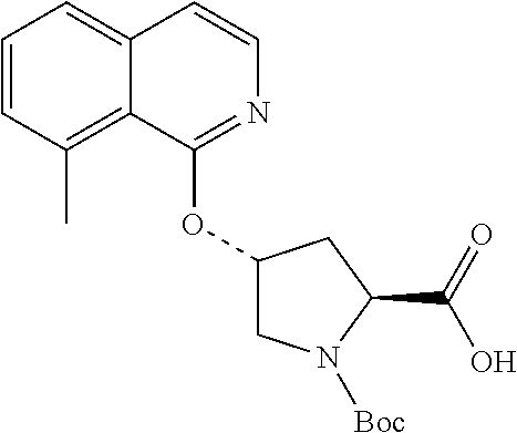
C1=CC(C)=C2C(=C1)C=CN=C2OC1CN([Boc])C(C(=O)O)C1
